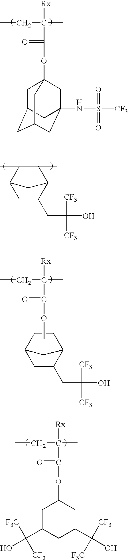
CCC(C)([Rx])C(=O)OC12CC3CC(CC(NS([CF3])(=O)=O)(C1)C3)C2.C1(C)C(C)C2CC(CC([CF3])([CF3])O)C1C2.C1CC2CC(CC([CF3])([CF3])O)C1C2.CCC(C)([Rx])C(=O)OC.CCC(C)([Rx])C(=O)OC1CC(C([F3C])([CF3])O)CC(C([CF3])([F3C])O)C1
